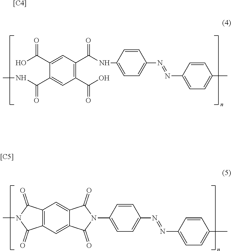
OC(C1=CC(C(NC2=CC=C(N=NC3=CC=C(C)C=C3)C=C2)=O)=C(C(O)=O)C=C1C(NC)=O)=O.C1=C(N2C(=O)C3=CC4=C(C=C3C2=O)C(=O)N(C)C4=O)C=CC(N=NC2=CC=C(C)C=C2)=C1.[[C4]].[[C5]]
